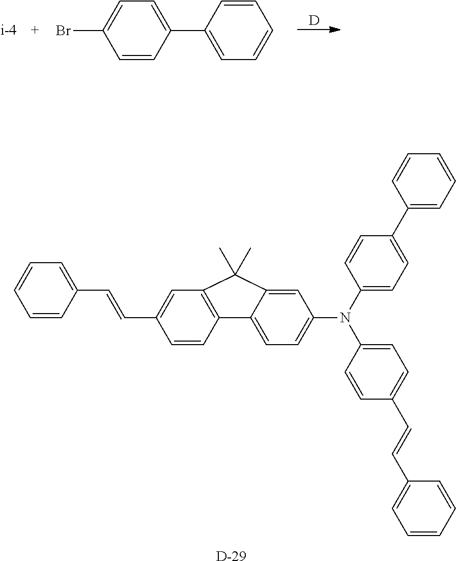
[D].C1=CC(C2=CC=CC=C2)=CC=C1Br.[D].C1=CC2=C(C=C1C=CC1=CC=CC=C1)C(C)(C)C1=CC(N(C3=CC=C(C4=CC=CC=C4)C=C3)C3=CC=C(C=CC4=CC=CC=C4)C=C3)=CC=C21
